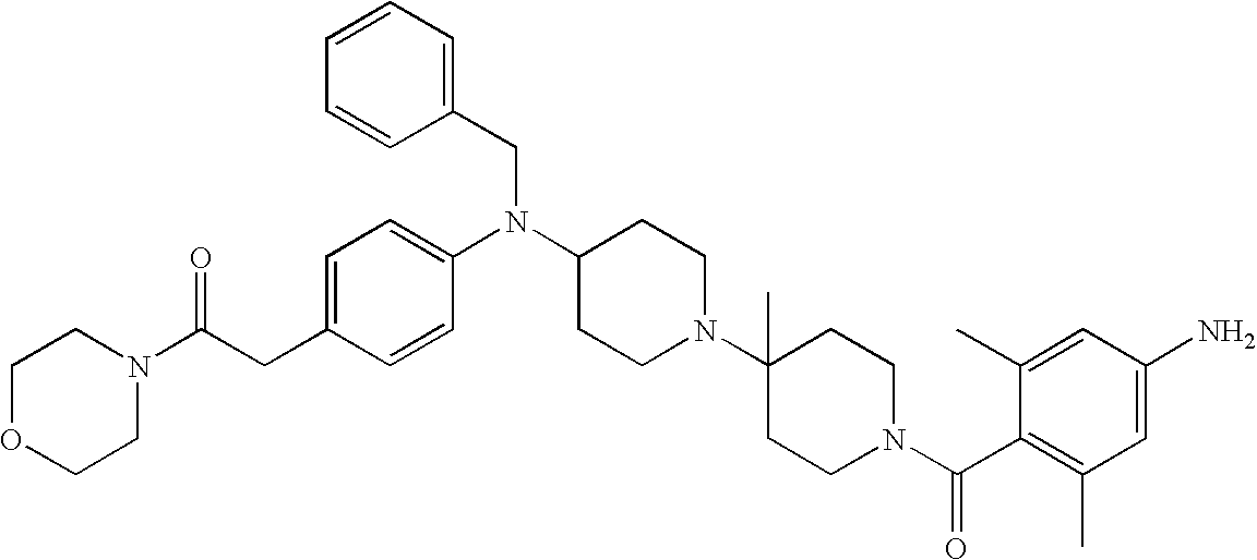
C(C1=CC=C(N(C2CCN(C3(C)CCN(C(C4=C(C)C=C(N)C=C4C)=O)CC3)CC2)CC2=CC=CC=C2)C=C1)C(N1CCOCC1)=O
